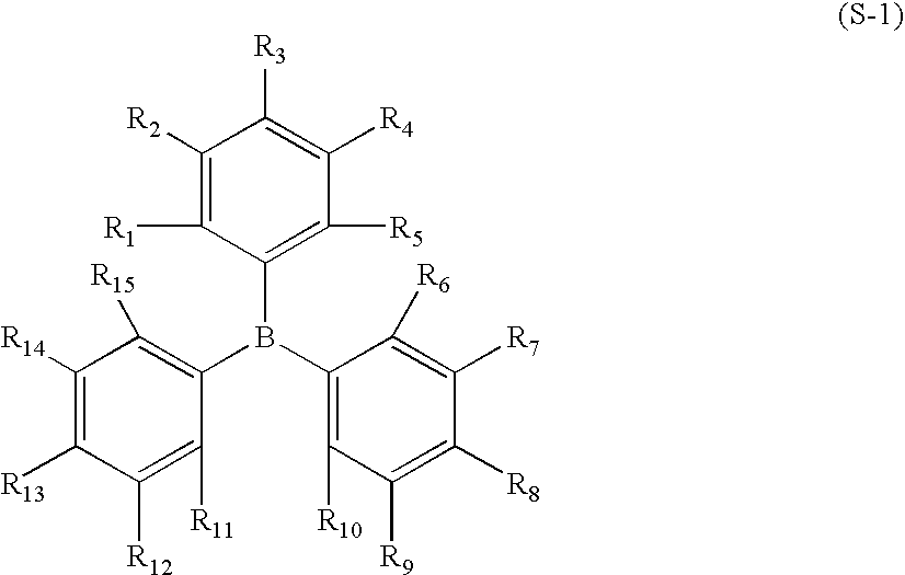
C1([R2])=C([R1])C(B(C2=C([R10])C([R9])=C([R8])C([R7])=C2[R6])C2=C([R15])C([R14])=C([R13])C([R12])=C2[R11])=C([R5])C([R4])=C1[R3]
